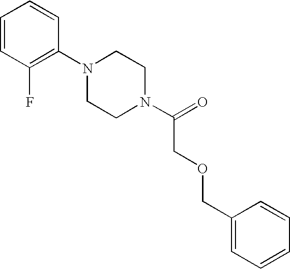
C1=CC(F)=C(N2CCN(C(=O)COCC3=CC=CC=C3)CC2)C=C1
